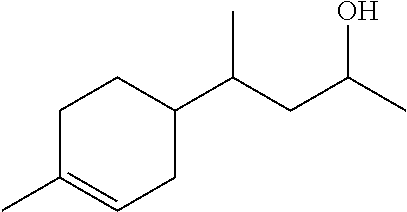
C1C(C)=CCC(C(CC(C)O)C)C1
